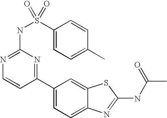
C1(C2=NC(NS(C3=CC=C(C)C=C3)(=O)=O)=NC=C2)=CC=C2C(=C1)SC(NC(C)=O)=N2
